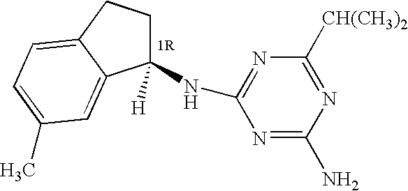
C1(NC2=NC([CH(CH3)2])=NC(N)=N2)([H])CCC2=CC=C(C)C=C12
